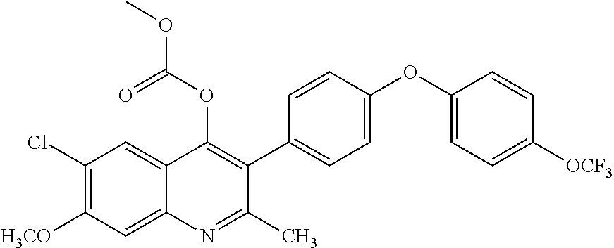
C1(Cl)=C([H3CO])C=C2C(=C1)C(OC(OC)=O)=C(C1=CC=C(OC3=CC=C([OCF3])C=C3)C=C1)C(C)=N2
